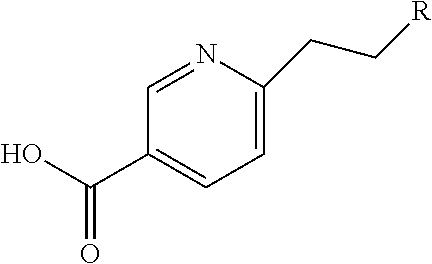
C1=NC(CC[R])=CC=C1C(O)=O
